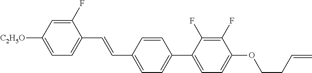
C1(F)=CC([C2H5O])=CC=C1C=CC1=CC=C(C2=CC=C(OCCC=C)C(F)=C2F)C=C1
